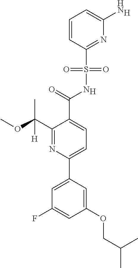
[H].C1(C(=O)NS(C2=NC(N)=CC=C2)(=O)=O)=CC=C(C2=CC(F)=CC(OCC(C)C)=C2)N=C1C(OC)(C)[H].[H]
